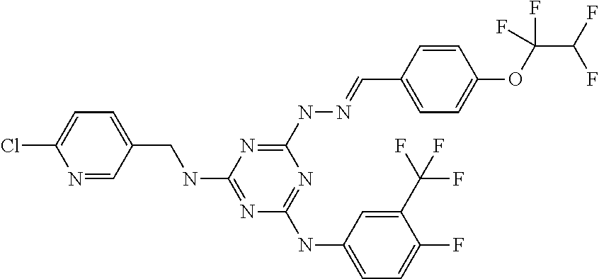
C1(NN=CC2=CC=C(OC(C(F)F)(F)F)C=C2)=NC(NCC2=CC=C(Cl)N=C2)=NC(NC2=CC=C(F)C(C(F)(F)F)=C2)=N1
